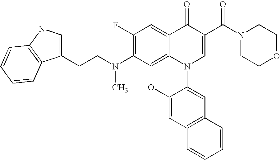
C1(F)=C(N(CCC2=CNC3=C2C=CC=C3)C)C2=C3C(=C1)C(=O)C(C(N1CCOCC1)=O)=CN3C1=CC3=C(C=C1O2)C=CC=C3
